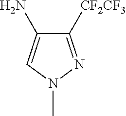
C1([CF2CF3])=NN(C)C=C1N
